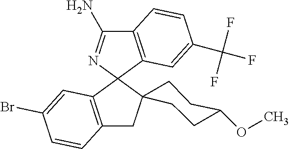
C12=C(C=C(C(F)(F)F)C=C1)C1(N=C2N)C2(CCC(OC)CC2)CC2=C1C=C(Br)C=C2
